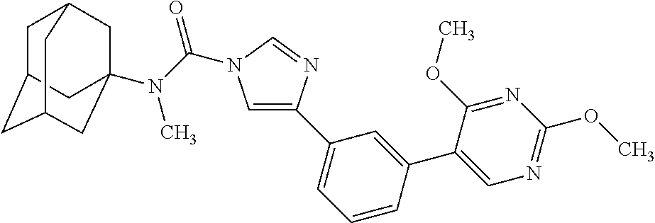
C1C2CC3CC(N(C)C(=O)N4C=C(C5=CC=CC(C6=CN=C(OC)N=C6OC)=C5)N=C4)(CC1C3)C2
